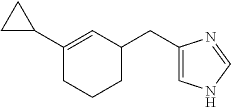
C1(C2CC2)=CC(CC2=CNC=N2)CCC1
